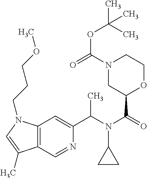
C12=C(C=NC(C(N(C(=O)C3OCCN(C(=O)OC(C)(C)C)C3)C3CC3)C)=C1)C(C)=CN2CCCOC
